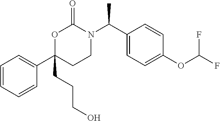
O1C(CCCO)(C2=CC=CC=C2)CCN(C(C2=CC=C(OC(F)F)C=C2)C)C1=O
